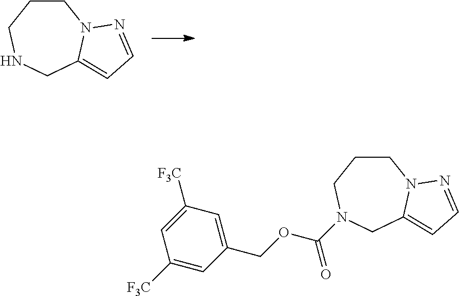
C1CCNCC2=CC=NN12.C1CCN(C(OCC2=CC([F3C])=CC([F3C])=C2)=O)CC2=CC=NN12
